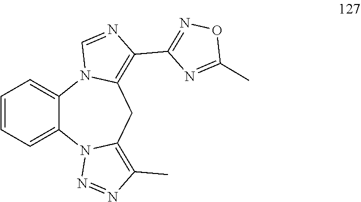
C1=CC=C2C(=C1)N1C(=C(C3=NOC(C)=N3)N=C1)CC1=C(C)N=NN21
